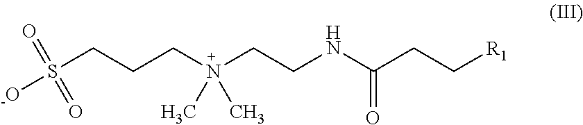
N(C(CC[R1])=O)CCN(CCCS([-O])(=O)=O)(C)C
